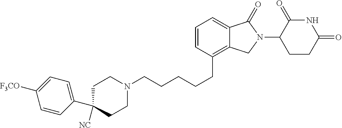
C(CCCCC1=C2C(=CC=C1)C(=O)N(C1C(=O)NC(=O)CC1)C2)N1CCC(C2=CC=C([F3CO])C=C2)([NC])CC1
